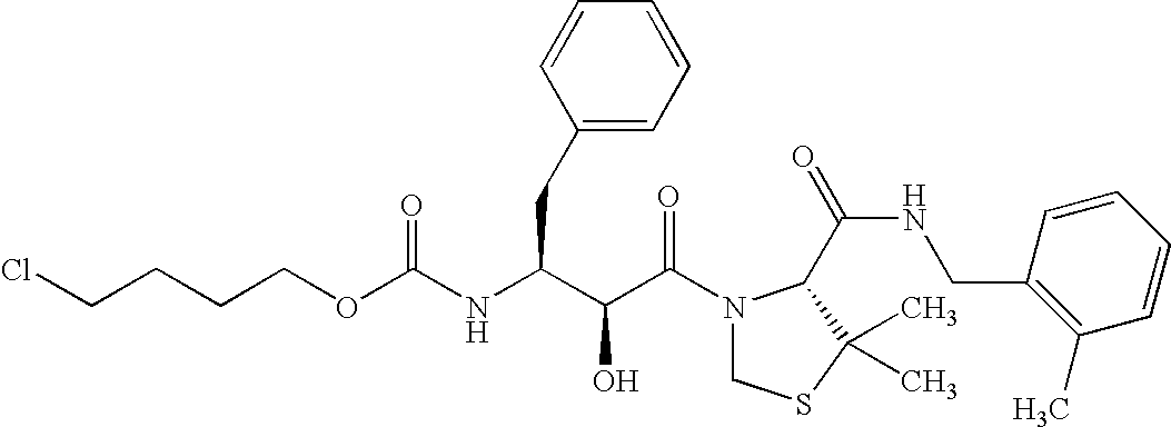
O(C(=O)NC(CC1=CC=CC=C1)C(C(N1CSC(C)(C)C1C(NCC1=C(C)C=CC=C1)=O)=O)O)CCCCCl
